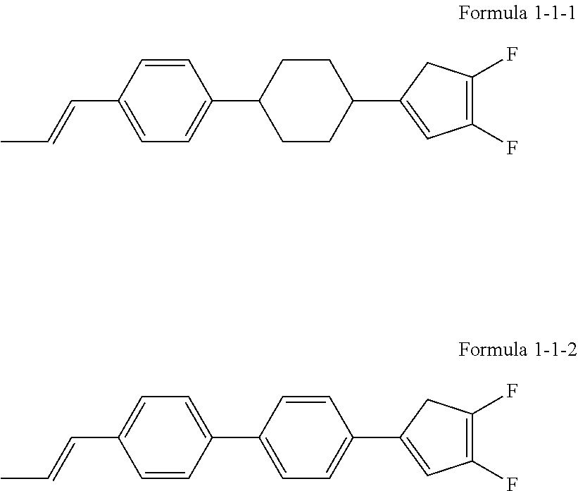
C1=CC(C=CC)=CC=C1C1CCC(C2=CC(F)=C(F)C2)CC1.C1=C(C2=CC=C(C3=CC(F)=C(F)C3)C=C2)C=CC(C=CC)=C1
